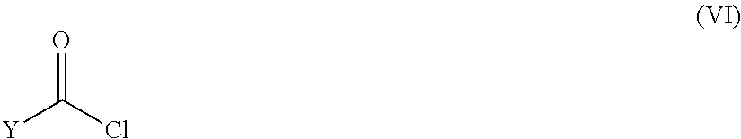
[Y]C(Cl)=O
